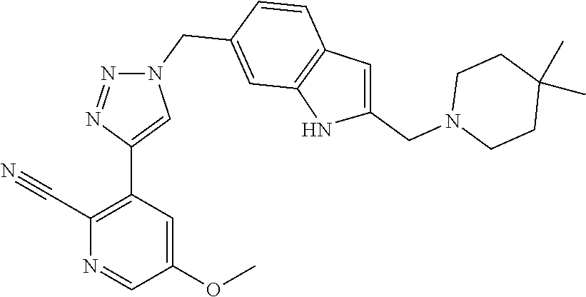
C1(C#N)=C(C2=CN(CC3=CC4=C(C=C3)C=C(CN3CCC(C)(C)CC3)N4)N=N2)C=C(OC)C=N1
